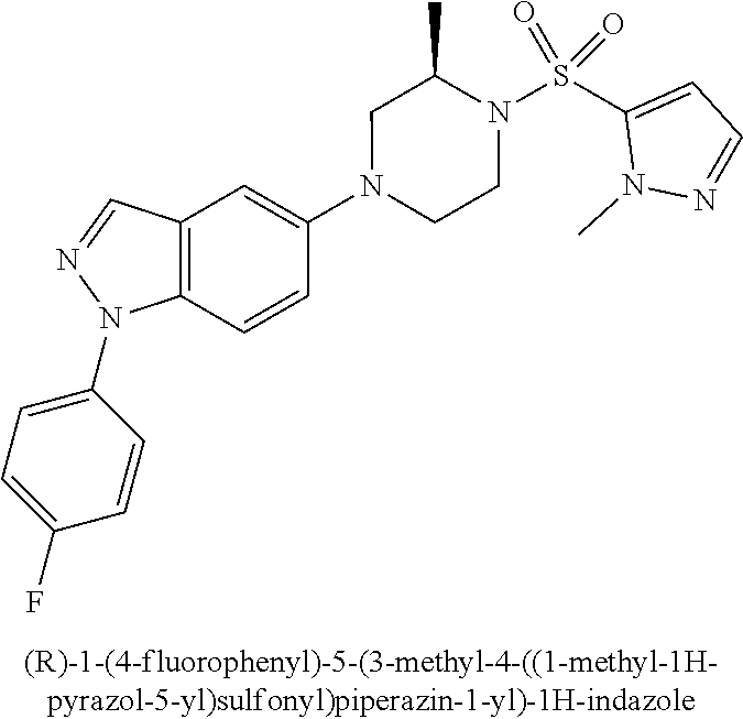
N1(C2=CC3=C(C=C2)N(C2=CC=C(F)C=C2)N=C3)CCN(S(C2=CC=NN2C)(=O)=O)C(C)C1
